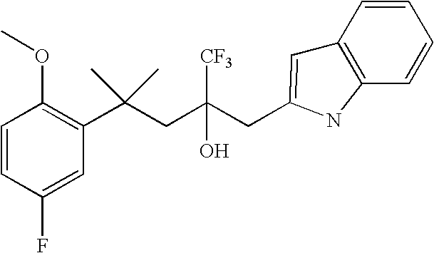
C1(F)=CC(C(CC(CC2=CC3=C(C=CC=C3)N2)([CF3])O)(C)C)=C(OC)C=C1
